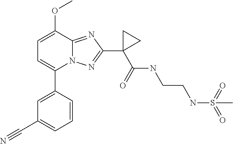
C1(C2=CC=C(OC)C3=NC(C4(C(NCCNS(=O)(=O)C)=O)CC4)=NN23)=CC(C#N)=CC=C1
